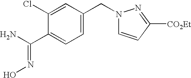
C1=C(CN2C=CC([CO2Et])=N2)C=C(Cl)C(C(N)=NO)=C1
